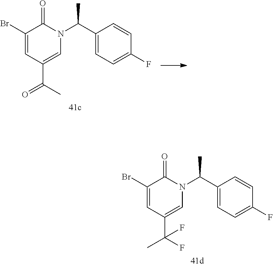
C1(Br)=CC(C(F)(C)F)=CN(C(C2=CC=C(F)C=C2)C)C1=O.C1(Br)=CC(C(C)=O)=CN(C(C2=CC=C(F)C=C2)C)C1=O
